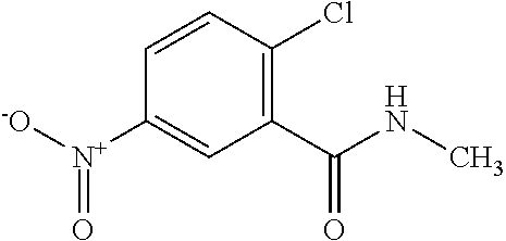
C1([N+]([-O])=O)=CC(C(NC)=O)=C(Cl)C=C1
